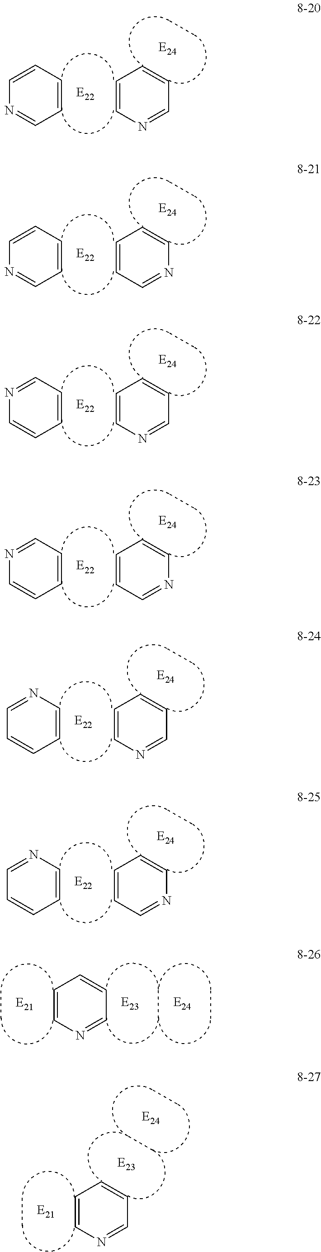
C1=CC=NC=C1.C1=NC=CC=C1.C1=CC=NC=C1.N1=CC=CC=C1.C1=CC=CN=C1.C1=NC=CC=C1.C1=CC=CN=C1.N1=CC=CC=C1.C1=CC=CC=N1.C1=NC=CC=C1.C1=CC=CC=N1.N1=CC=CC=C1.C1=CC=CN=C1.C1=NC=CC=C1
